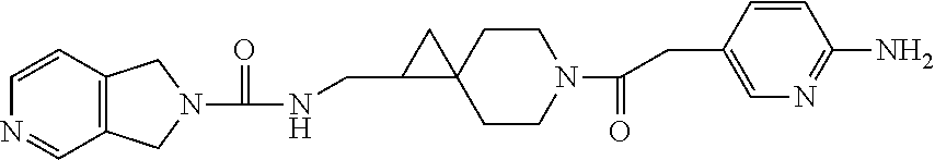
C12=C(C=CN=C1)CN(C(=O)NCC1C3(C1)CCN(C(=O)CC1=CN=C(N)C=C1)CC3)C2
